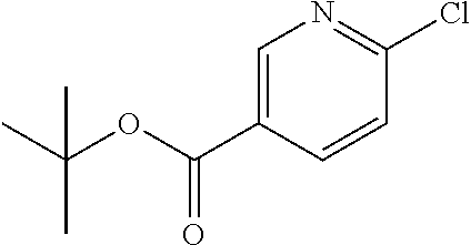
C1=C(C(OC(C)(C)C)=O)C=CC(Cl)=N1
